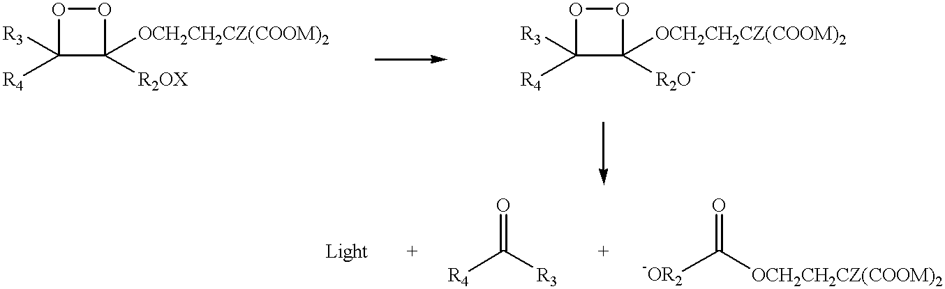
O1C([R4])([R3])C([OCH2CH2CZ(COOM)2])([R2OX])O1.O1C([R4])([R3])C([OCH2CH2CZ(COOM)2])([R2O-])O1.[-OR2]C([OCH2CH2CZ(COOM)2])=O.[R4]C([R3])=O
